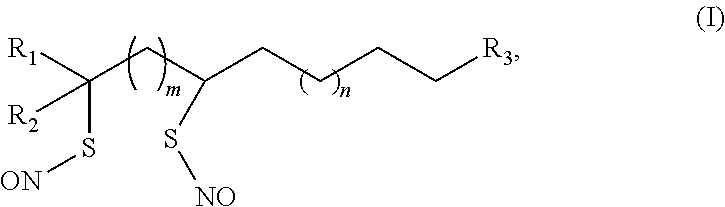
C(S[ON])([R1])([R2])CC(S[NO])CCCC[R3]
